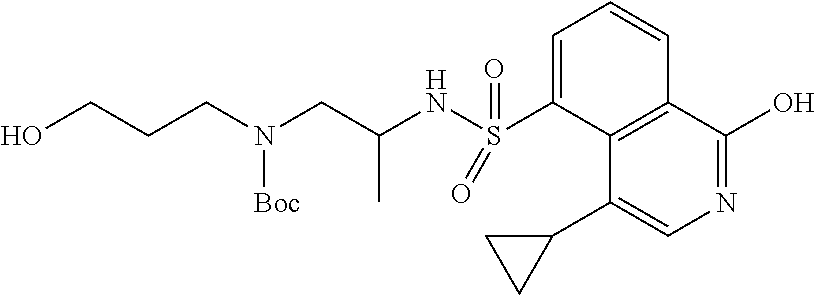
C1=C(S(NC(CN(CCCO)[Boc])C)(=O)=O)C2=C(C=C1)C(O)=NC=C2C1CC1
